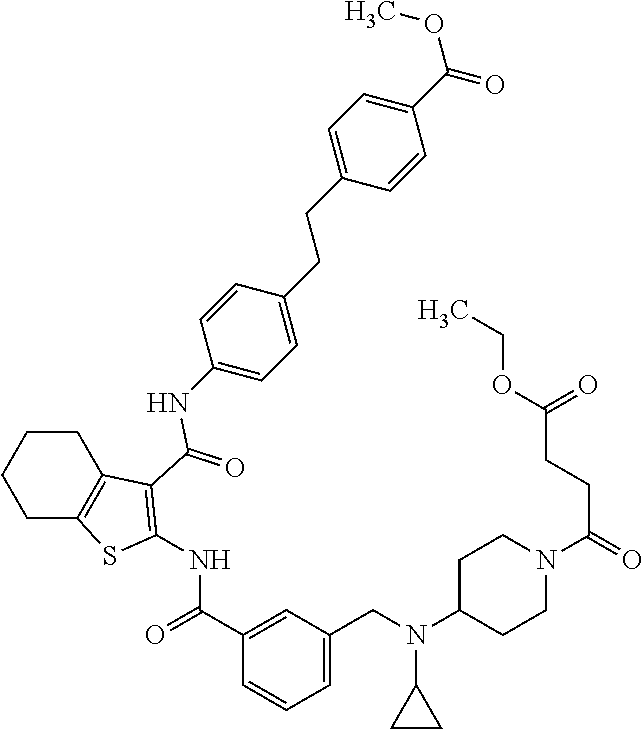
C1CC2=C(CC1)SC(NC(=O)C1=CC(CN(C3CC3)C3CCN(C(CCC(OCC)=O)=O)CC3)=CC=C1)=C2C(=O)NC1=CC=C(CCC2=CC=C(C(OC)=O)C=C2)C=C1
